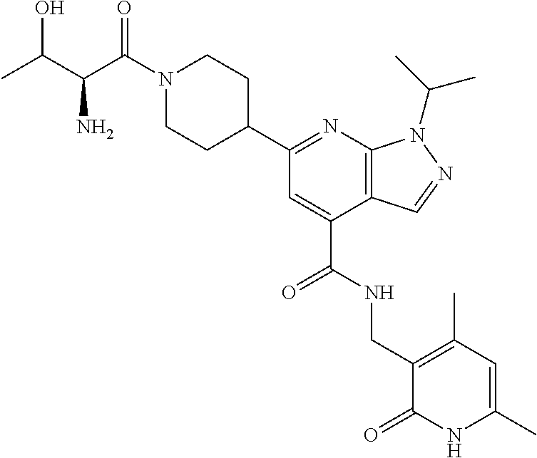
N1=C(C2CCN(C(=O)C(N)C(C)O)CC2)C=C(C(NCC2=C(C)C=C(C)NC2=O)=O)C2=C1N(C(C)C)N=C2
